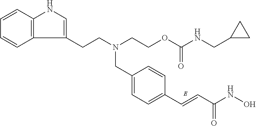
C1=C(CN(CCOC(NCC2CC2)=O)CCC2=CNC3=C2C=CC=C3)C=CC(C=CC(NO)=O)=C1
